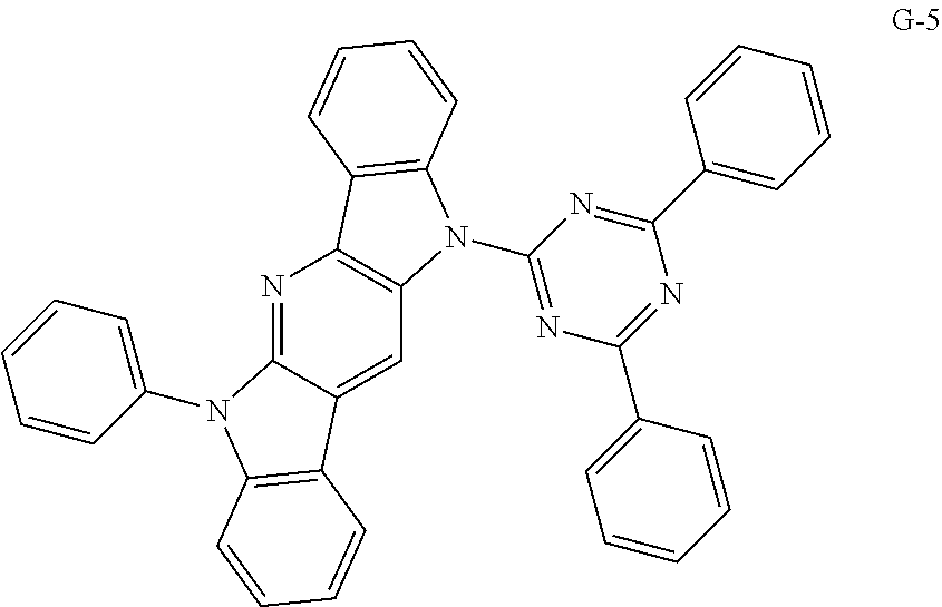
N1=C2C(=CC3=C1C1=C(N3C3=NC(C4=CC=CC=C4)=NC(C4=CC=CC=C4)=N3)C=CC=C1)C1=C(N2C2=CC=CC=C2)C=CC=C1
